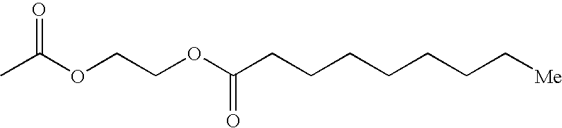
C(CCCCCCC[Me])(OCCOC(C)=O)=O
